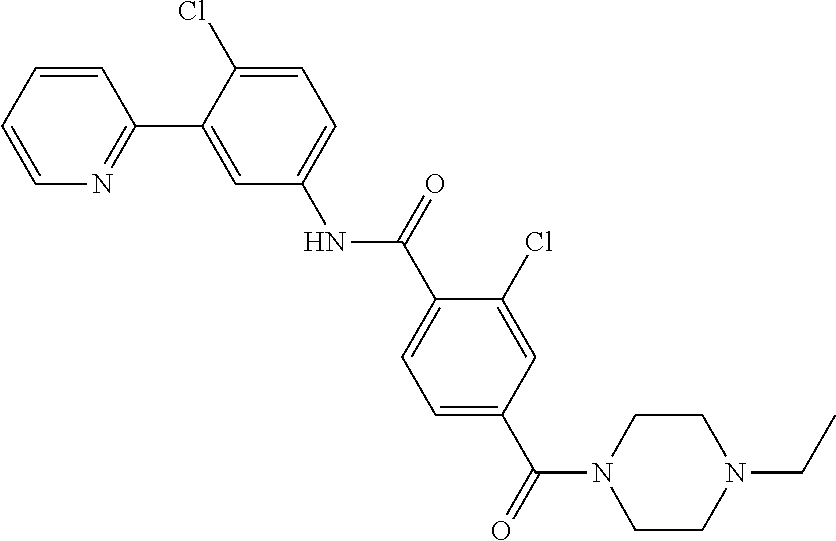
C1=CN=C(C2=CC(NC(C3=CC=C(C(=O)N4CCN(CC)CC4)C=C3Cl)=O)=CC=C2Cl)C=C1
